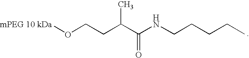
[mPEG 10 kDa]OCCC(C(NCCCCC)=O)C
